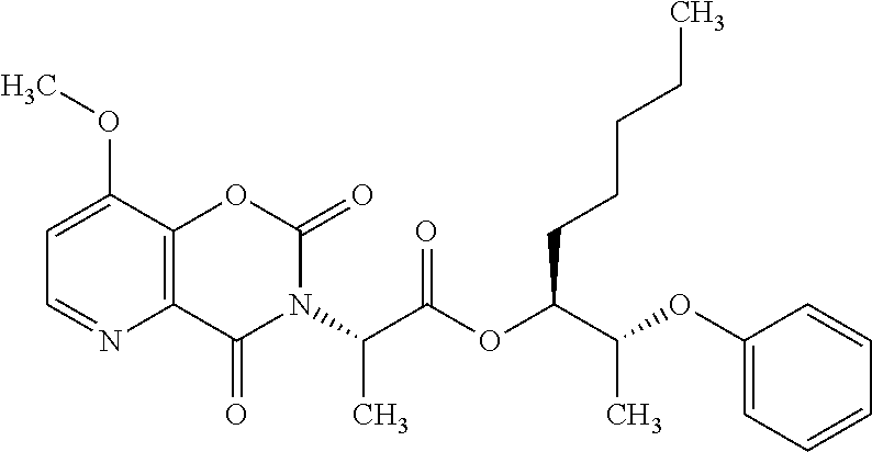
C1=C(OC)C2=C(N=C1)C(=O)N(C(C(OC(C(OC1=CC=CC=C1)C)CCCCC)=O)C)C(=O)O2
